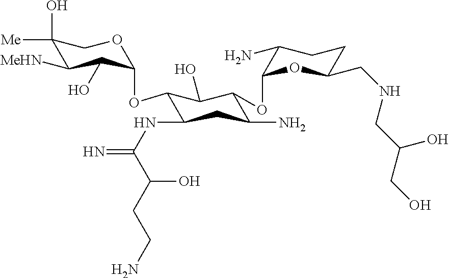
C1(O)([Me])C([MeHN])C(O)C(OC2C(NC(=N)C(O)CCN)CC(N)C(OC3OC(CNCC(CO)O)CCC3N)C2O)OC1
